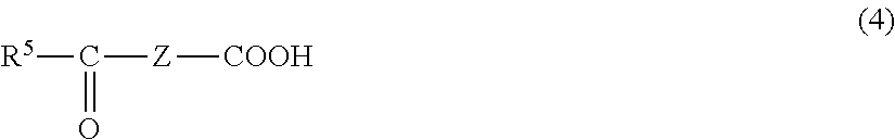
[R5]C([Z][COOH])=O
